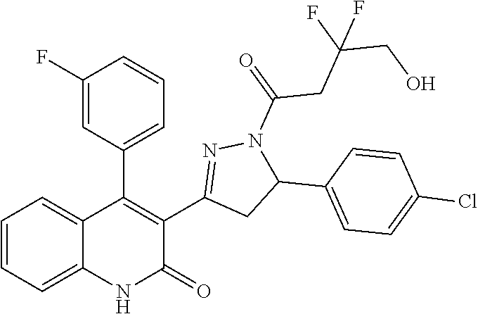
C1=CC=C2C(=C1)C(C1=CC=CC(F)=C1)=C(C1=NN(C(=O)CC(CO)(F)F)C(C3=CC=C(Cl)C=C3)C1)C(=O)N2
